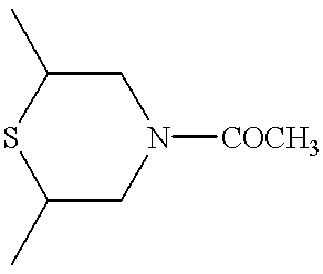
S1C(C)CN([COCH3])CC1C
